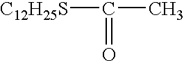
[C12H25S]C(C)=O
